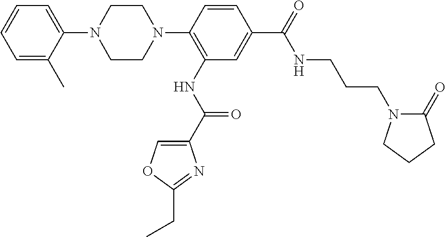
C1=C(C)C(N2CCN(C3=C(NC(C4=COC(CC)=N4)=O)C=C(C(=O)NCCCN4C(=O)CCC4)C=C3)CC2)=CC=C1
